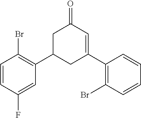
C1=CC(Br)=C(C2CC(C3=C(Br)C=CC=C3)=CC(=O)C2)C=C1F
